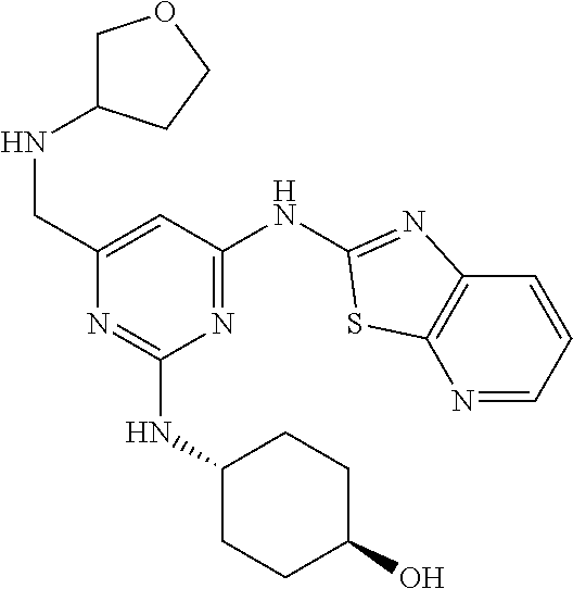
N1=CC=CC2=C1SC(NC1=NC(NC3CCC(O)CC3)=NC(CNC3COCC3)=C1)=N2
